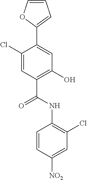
C1(Cl)=CC(C(NC2=C(Cl)C=C([NO2])C=C2)=O)=C(O)C=C1C1=CC=CO1
